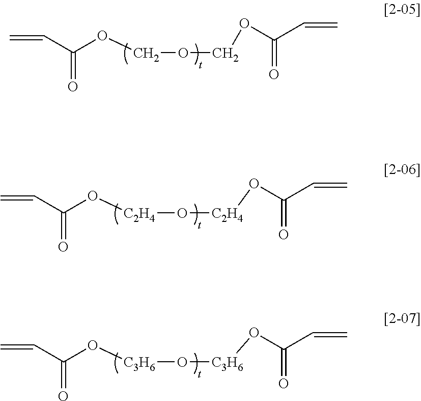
C=CC(OCOCOC(C=C)=O)=O.C=CC(O[C2H4]O[C2H4]OC(C=C)=O)=O.C=CC(O[C3H6]O[C3H6]OC(C=C)=O)=O
